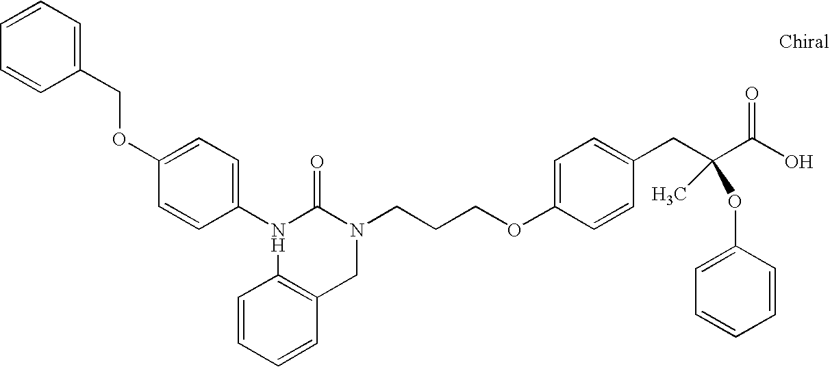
N1(C2=CC=C(OCC3=CC=CC=C3)C=C2)C(=O)N(CCCOC2=CC=C(CC(C(O)=O)(OC3=CC=CC=C3)C)C=C2)CC2=C1C=CC=C2
